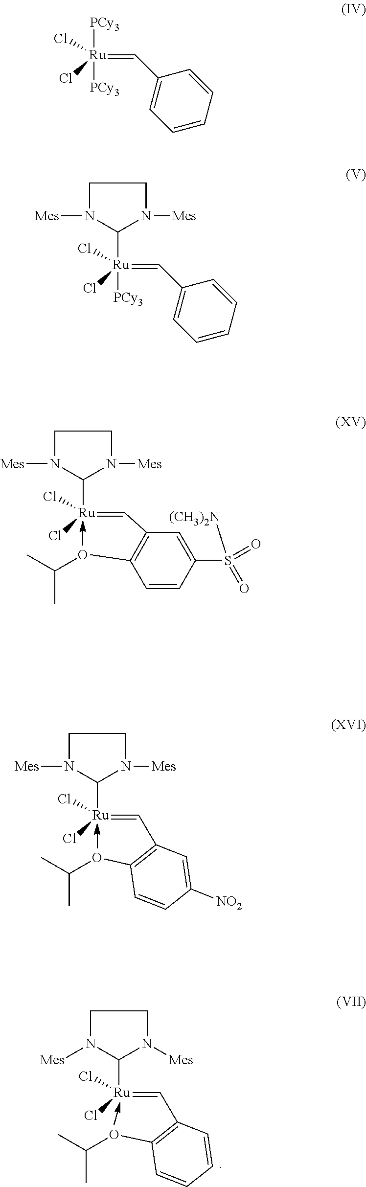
C1(C=[Ru](C2N([Mes])CCN2[Mes])(Cl)Cl)=C(OC(C)C)C=CC(S(=O)(=O)[(CH3)2N])=C1.C1(C=[Ru](C2N([Mes])CCN2[Mes])(Cl)Cl)=C(OC(C)C)C=CC([NO2])=C1.C1(C=[Ru](C2N([Mes])CCN2[Mes])(Cl)Cl)=C(OC(C)C)C=CC=C1.C1(C=[Ru]([PCy3])([PCy3])(Cl)Cl)=CC=CC=C1.C1(C=[Ru](C2N([Mes])CCN2[Mes])([PCy3])(Cl)Cl)=CC=CC=C1
